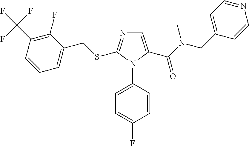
C1=CC(C(F)(F)F)=C(F)C(CSC2=NC=C(C(N(CC3=CC=NC=C3)C)=O)N2C2=CC=C(F)C=C2)=C1
